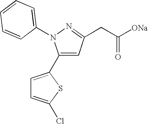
C1(C2=CC=C(Cl)S2)=CC(CC([ONa])=O)=NN1C1=CC=CC=C1
